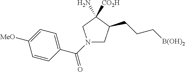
N1(C(C2=CC=C([MeO])C=C2)=O)CC(CCC[B(OH)2])C([CO2H])(N)C1
